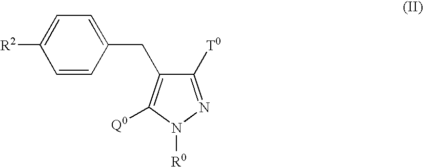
C1=CC(CC2=C([Q0])N([R0])N=C2[T0])=CC=C1[R2]
